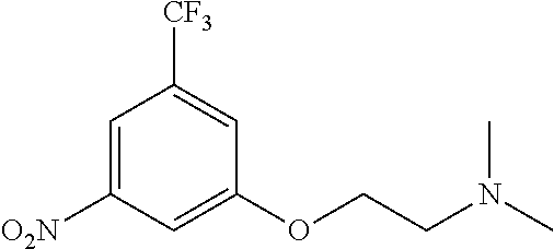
[O2N]C1=CC([CF3])=CC(OCCN(C)C)=C1
